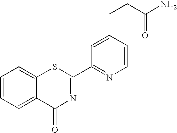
C1=CC=C2C(=C1)SC(C1=NC=CC(CCC(N)=O)=C1)=NC2=O
